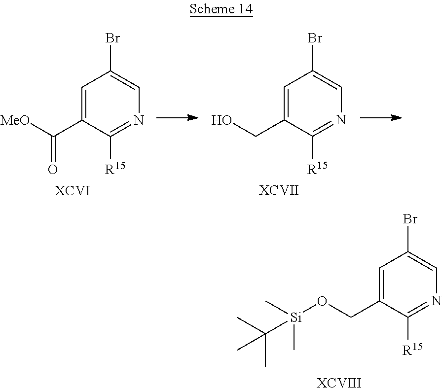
C1=C(C([MeO])=O)C([R15])=NC=C1Br.C1=C(CO)C([R15])=NC=C1Br.[XCVII].C1=C(CO[Si](C)(C)C(C)(C)C)C([R15])=NC=C1Br.[XCVIII]
